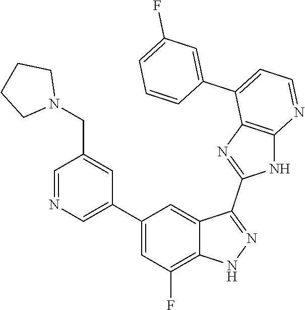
C1=NC=C(C2=CC(F)=C3C(=C2)C(C2=NC4=C(N2)N=CC=C4C2=CC(F)=CC=C2)=NN3)C=C1CN1CCCC1
